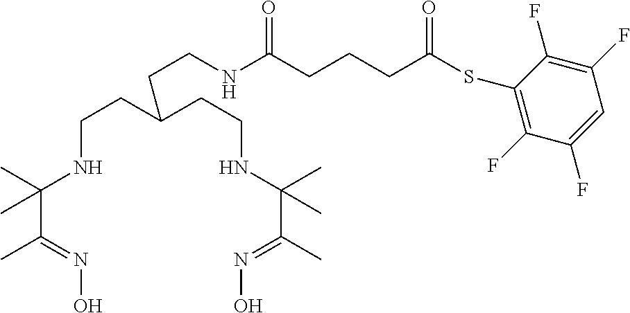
C(C(=NO)C)(C)(NCCC(CCNC(C(C)=NO)(C)C)CCNC(CCCC(SC1=C(F)C(F)=CC(F)=C1F)=O)=O)C
